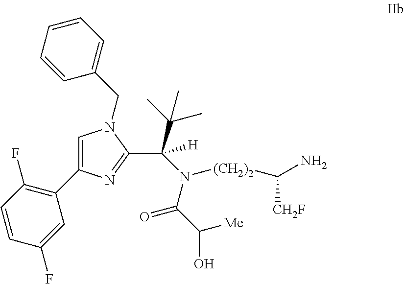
C1=C(C2=C(F)C=CC(F)=C2)N=C(C(N([(CH2)2]C(N)[CH2F])C(C(O)[Me])=O)(C(C)(C)C)[H])N1CC1=CC=CC=C1
